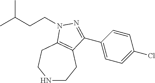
N1CCC2=C(CC1)N(CCC(C)C)N=C2C1=CC=C(Cl)C=C1
